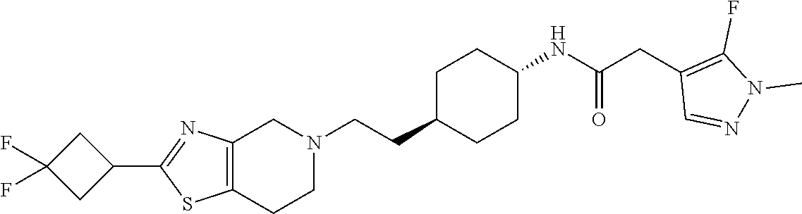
C1C(CCN2CC3=C(CC2)SC(C2CC(F)(F)C2)=N3)CCC(NC(CC2=C(F)N(C)N=C2)=O)C1
